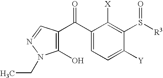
C1(O)=C(C(C2=CC=C([Y])C(S([R3])=O)=C2[X])=O)C=NN1CC
